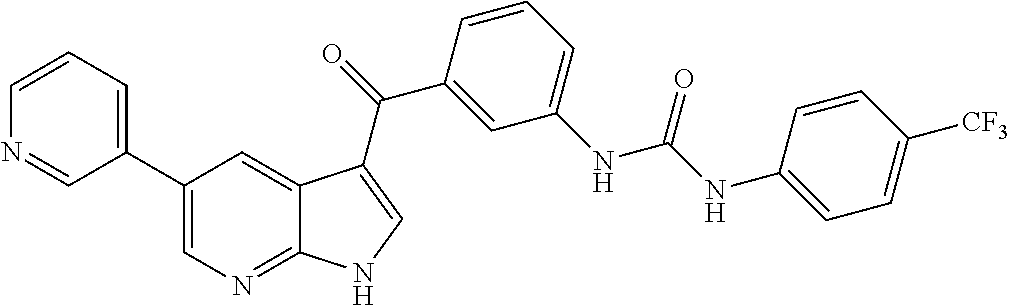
C1(C2=CC=CN=C2)=CN=C2C(=C1)C(C(=O)C1=CC(NC(NC3=CC=C([CF3])C=C3)=O)=CC=C1)=CN2
